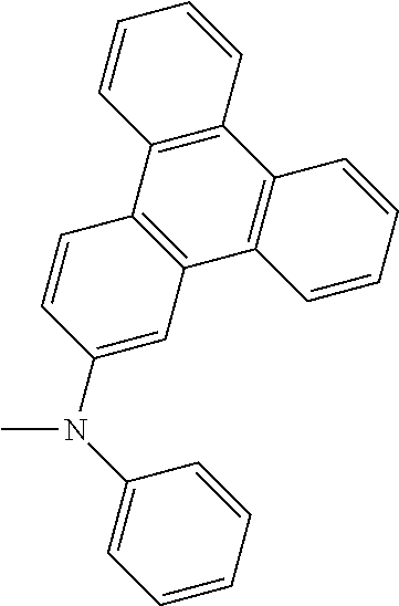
N(C1=CC=CC=C1)(C)C1=CC2=C(C=C1)C1=C(C3=C2C=CC=C3)C=CC=C1
